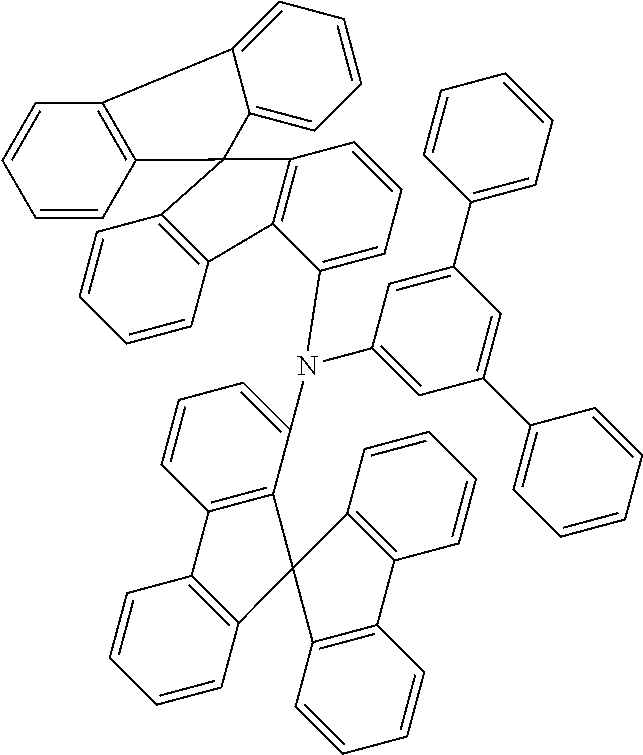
C1=CC2=C(C=C1)C1(C3=C2C=CC=C3)C2=C(C=CC=C2)C2=C1C(N(C1=CC=CC3=C1C1=C(C=CC=C1)C31C3=CC=CC=C3C3=C1C=CC=C3)C1=CC(C3=CC=CC=C3)=CC(C3=CC=CC=C3)=C1)=CC=C2
